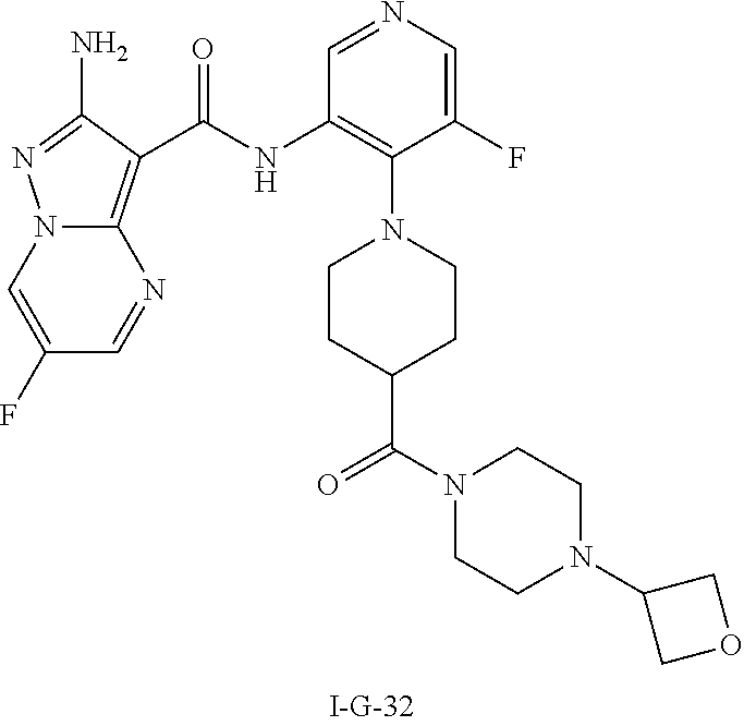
C12=C(C(NC3=C(N4CCC(C(=O)N5CCN(C6COC6)CC5)CC4)C(F)=CN=C3)=O)C(N)=NN1C=C(F)C=N2
